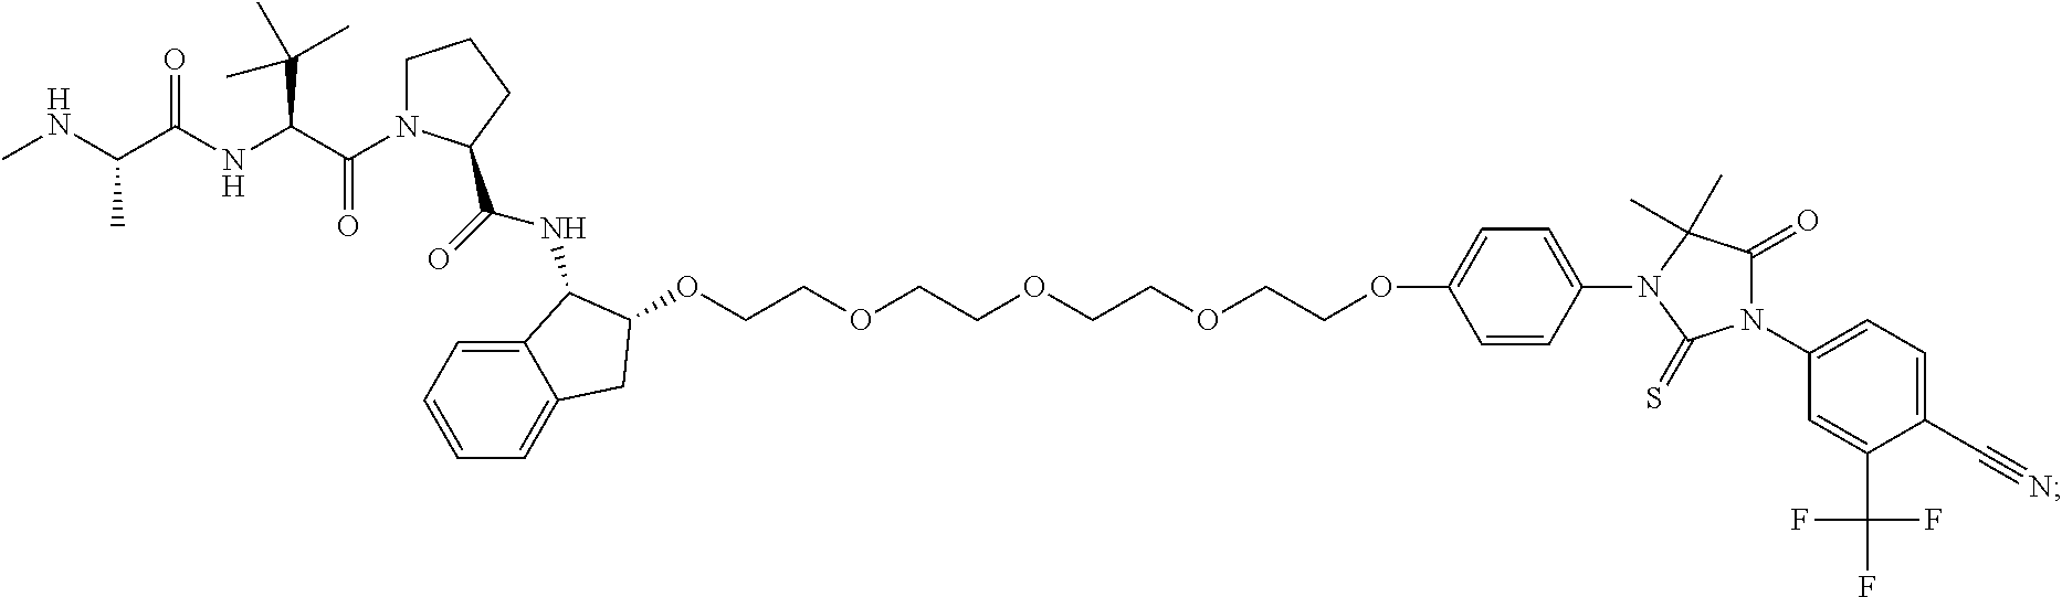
C12=CC=CC=C1CC(OCCOCCOCCOCCOC1=CC=C(N3C(C)(C)C(=O)N(C4=CC=C(C#N)C(C(F)(F)F)=C4)C3=S)C=C1)C2NC(C1N(C(C(NC(C(NC)C)=O)C(C)(C)C)=O)CCC1)=O
